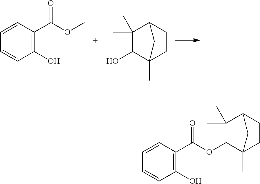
C1=CC(C(OC)=O)=C(O)C=C1.C1(C)(C)C(O)C2(C)CCC1C2.C1=CC(C(OC2C(C)(C)C3CCC2(C)C3)=O)=C(O)C=C1
